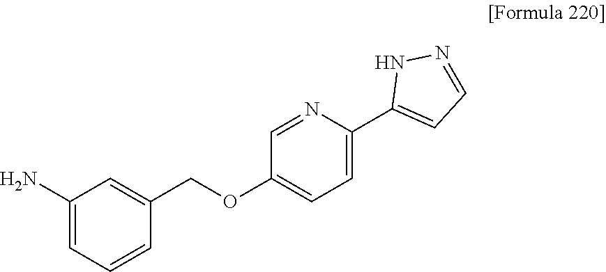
C1=C(C2=CC=NN2)N=CC(OCC2=CC(N)=CC=C2)=C1
